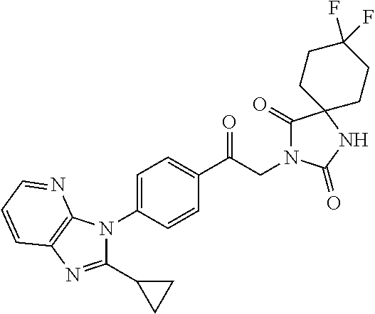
C1(C(CN2C(=O)C3(NC2=O)CCC(F)(F)CC3)=O)=CC=C(N2C(C3CC3)=NC3=C2N=CC=C3)C=C1
